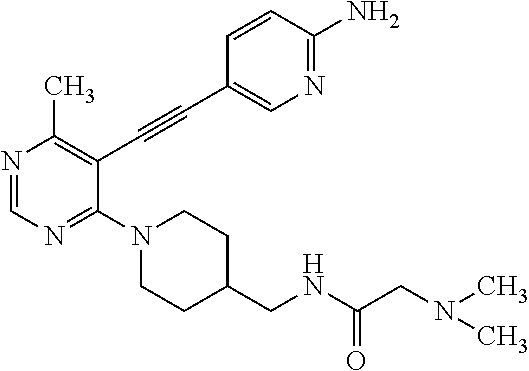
N1=CN=C(N2CCC(CNC(CN(C)C)=O)CC2)C(C#CC2=CN=C(N)C=C2)=C1C
